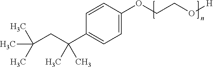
O(CCO[H])C1=CC=C(C(CC(C)(C)C)(C)C)C=C1
